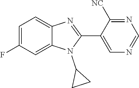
C1=C(F)C=C2C(=C1)N=C(C1=CN=CN=C1[NC])N2C1CC1
